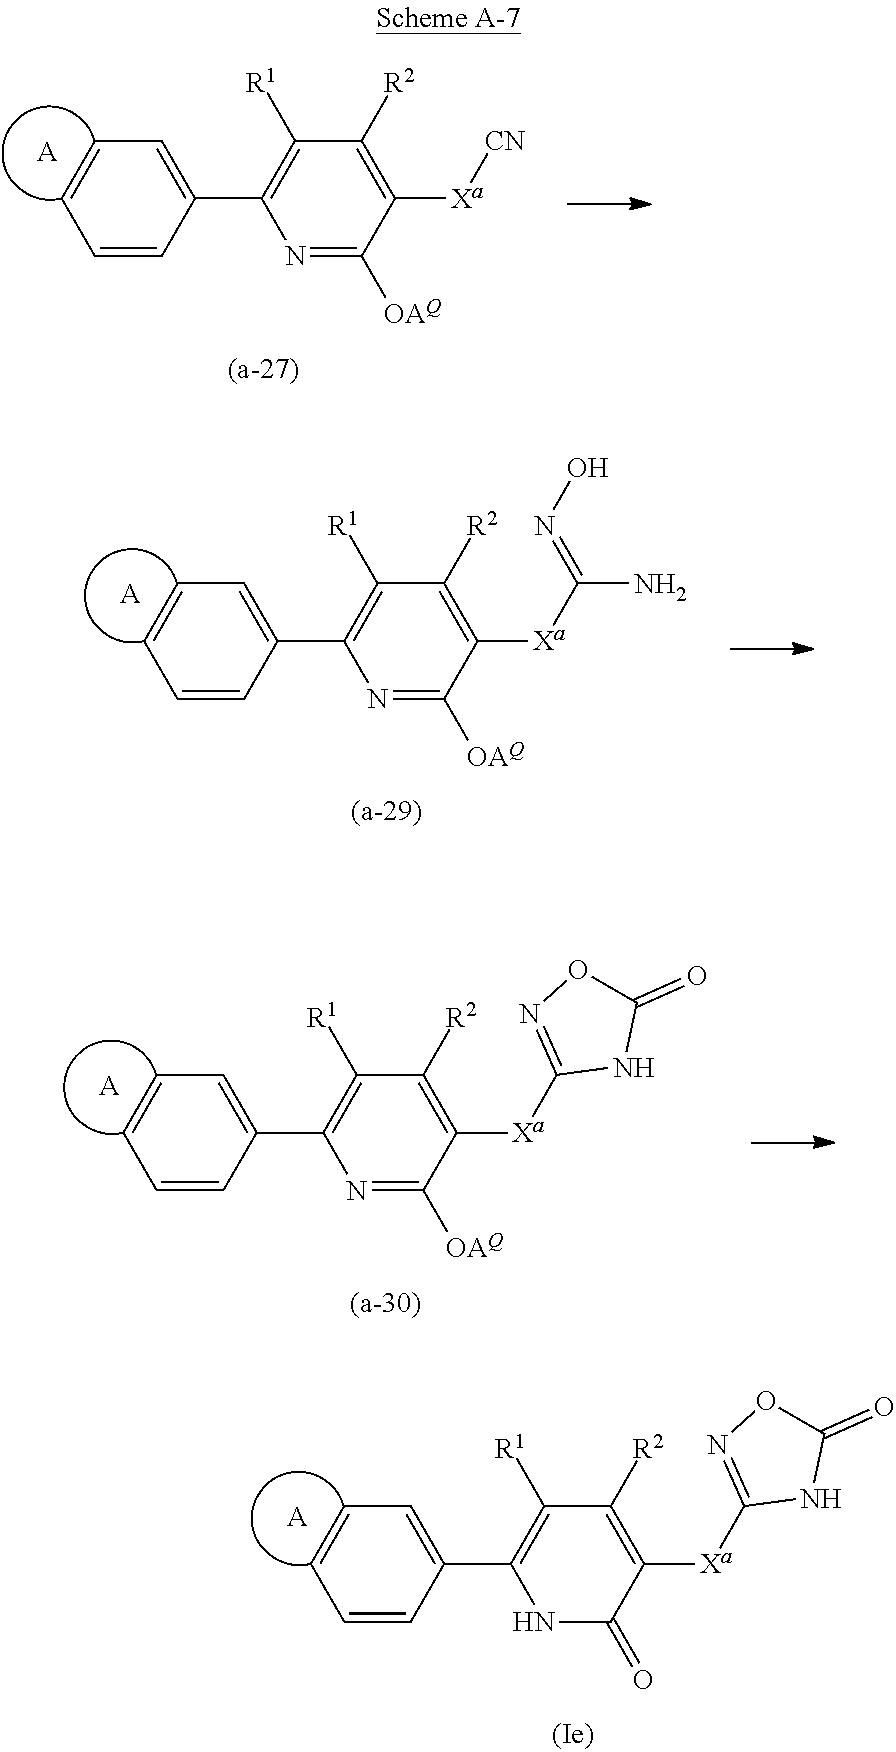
C1=CC(C2=C([R1])C([R2])=C([Xa]C3=NOC(=O)N3)C(=O)N2)=CC=C1.[A].C1=CC(C2=C([R1])C([R2])=C([Xa][CN])C([OAQ])=N2)=CC=C1.[A].C1=CC(C2=C([R1])C([R2])=C([Xa]C(N)=NO)C([OAQ])=N2)=CC=C1.[A].C1=CC(C2=C([R1])C([R2])=C([Xa]C3=NOC(=O)N3)C([OAQ])=N2)=CC=C1.[A]
